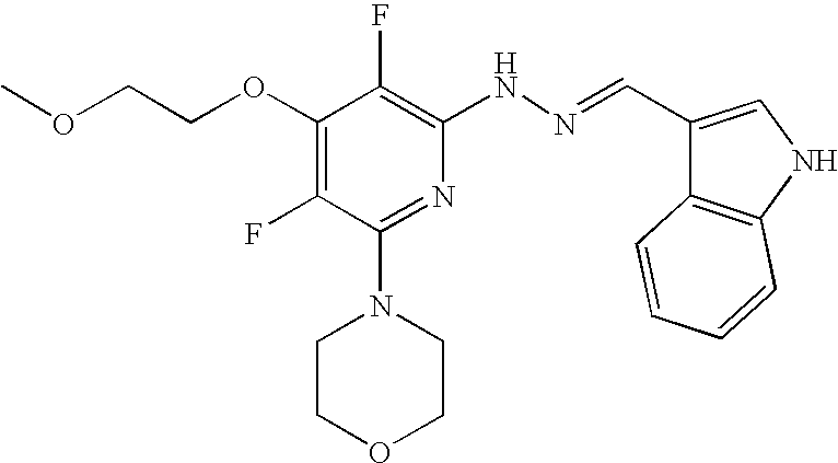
O(C1=C(F)C(N2CCOCC2)=NC(NN=CC2=CNC3=C2C=CC=C3)=C1F)CCOC
